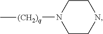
C1CN([(CH2)q]C)CCN1
